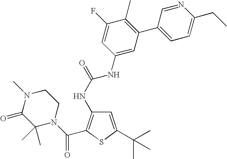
C1(=O)C(C)(C)N(C(C2=C(NC(=O)NC3=CC(C4=CC=C(CC)N=C4)=C(C)C(F)=C3)C=C(C(C)(C)C)S2)=O)CCN1C
